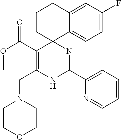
C(C1=C(CN2CCOCC2)NC(C2=CC=CC=N2)=NC12CCCC1=CC(F)=CC=C21)(OC)=O
